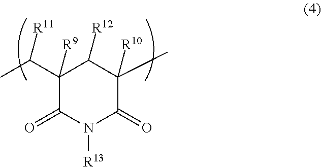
C1([R9])(C(C)[R11])C(=O)N([R13])C(=O)C([R10])(C)C1[R12]
